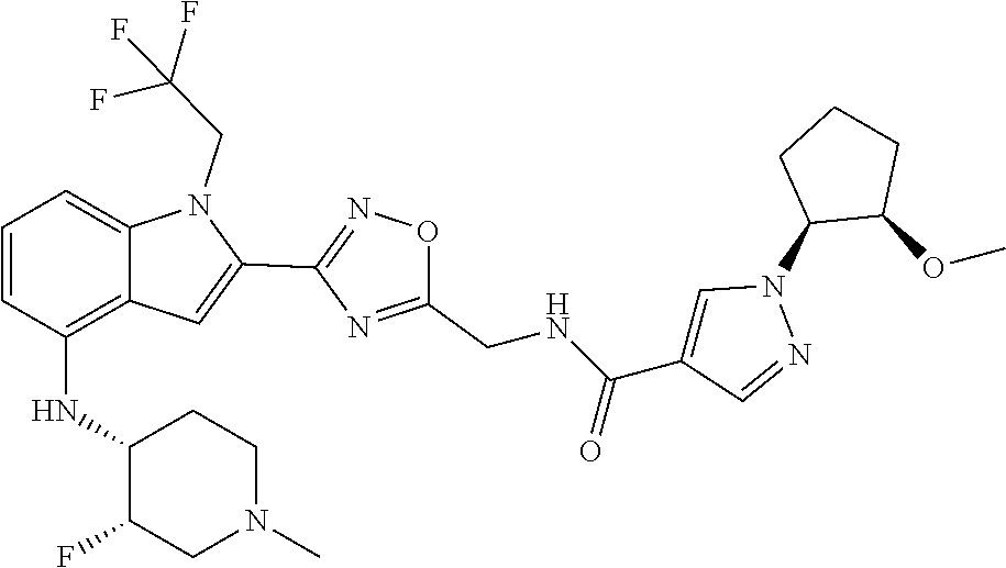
C12=C(NC3C(F)CN(C)CC3)C=CC=C1N(CC(F)(F)F)C(C1=NOC(CNC(C3=CN(C4C(OC)CCC4)N=C3)=O)=N1)=C2
